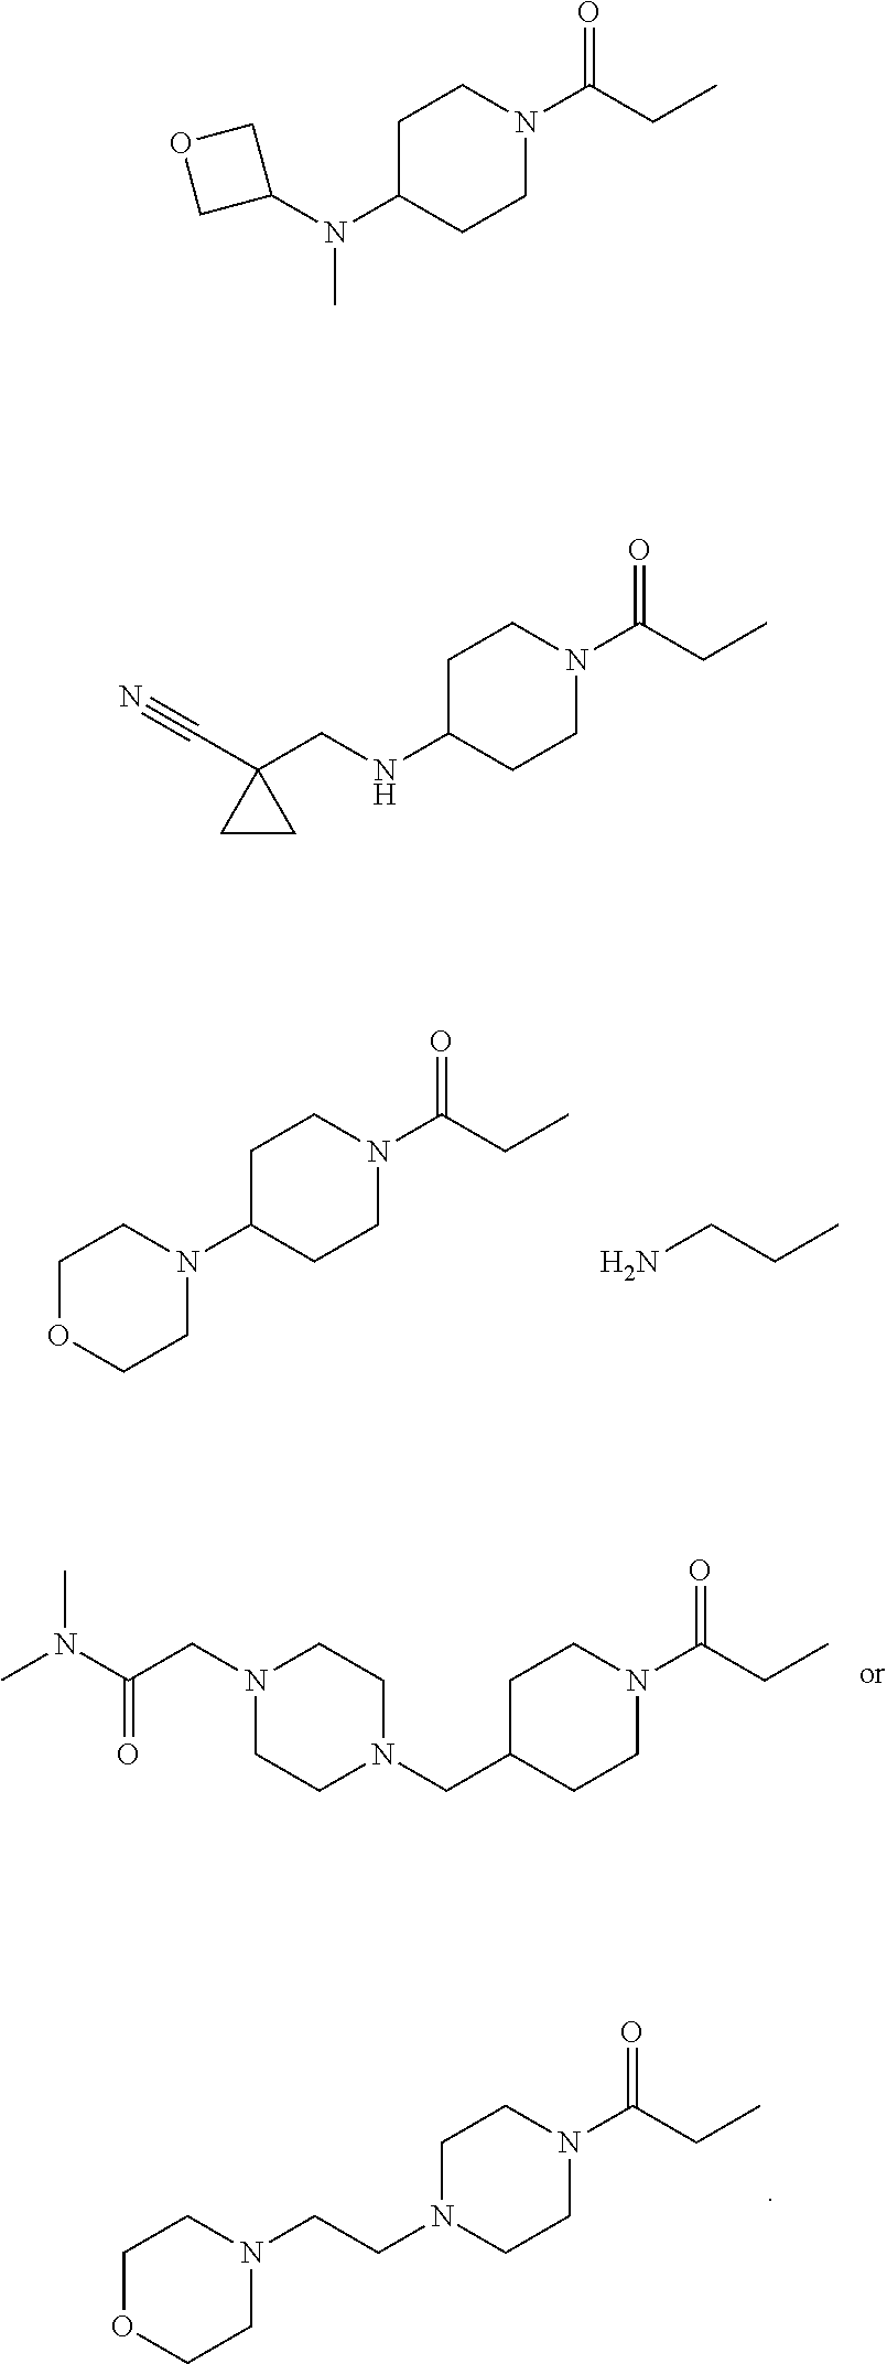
N1(C2CCN(C(CC)=O)CC2)CCOCC1.NCCC.C(C1CCN(C(CC)=O)CC1)N1CCN(CC(N(C)C)=O)CC1.N1(CCN2CCOCC2)CCN(C(CC)=O)CC1.N(C)(C1COC1)C1CCN(C(CC)=O)CC1.N(C1CCN(C(CC)=O)CC1)CC1(C#N)CC1
